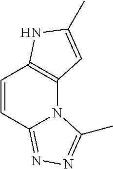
C1=CC2=NN=C(C)N2C2=C1NC(C)=C2
